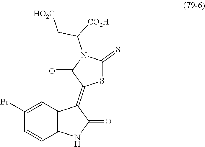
C1(Br)=CC2=C(C=C1)NC(=O)C2=C1SC(=S)N(C([CO2H])C[HO2C])C1=O
